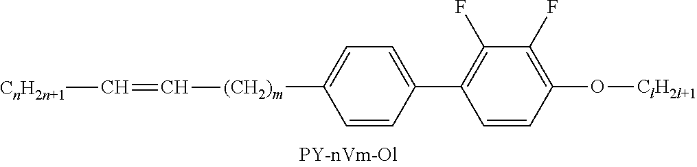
C1=C(C2=C(F)C(F)=C(O[ClH2l+1])C=C2)C=CC([(CH2)m]C=C[CnH2n+1])=C1
